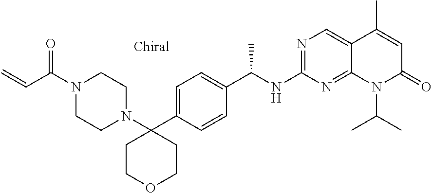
N1=C(NC(C2=CC=C(C3(N4CCN(C(C=C)=O)CC4)CCOCC3)C=C2)C)N=C2C(=C1)C(C)=CC(=O)N2C(C)C
